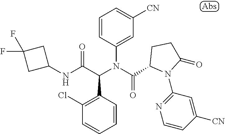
C1(NC(C(N(C(=O)C2N(C3=NC=CC([CN])=C3)C(=O)CC2)C2=CC([CN])=CC=C2)C2=C(Cl)C=CC=C2)=O)CC(F)(F)C1
